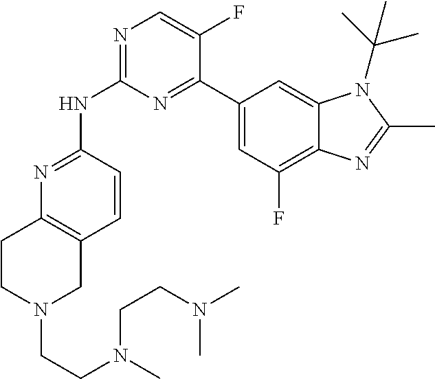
N1=C(NC2=NC=C(F)C(C3=CC(F)=C4C(=C3)N(C(C)(C)C)C(C)=N4)=N2)C=CC2=C1CCN(CCN(C)CCN(C)C)C2
